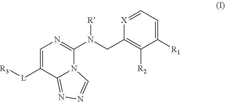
[R3][L]C1=CN=C(N(CC2=C([R2])C([R1])=CC=[X]2)[R])N2C1=NN=C2
